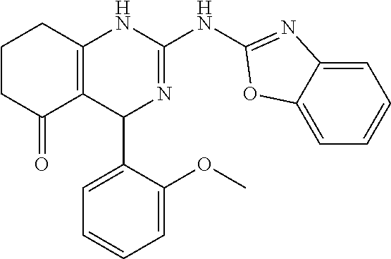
C1CC(=O)C2=C(C1)NC(NC1=NC3=CC=CC=C3O1)=NC2C1=CC=CC=C1OC
